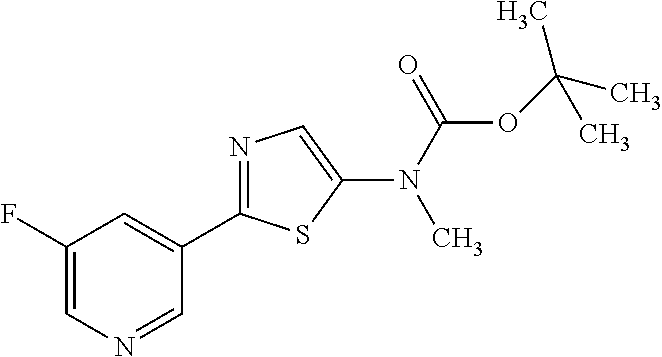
C1(F)=CN=CC(C2=NC=C(N(C(=O)OC(C)(C)C)C)S2)=C1
